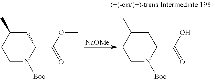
C1C(C)CCN([Boc])C1C(OC)=O.C1C(C)CCN([Boc])C1C(O)=O.[NaOMe]
